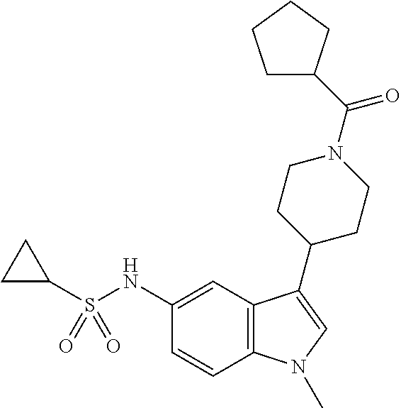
S(NC1=CC2=C(C=C1)N(C)C=C2C1CCN(C(=O)C2CCCC2)CC1)(=O)(=O)C1CC1
